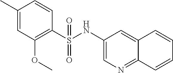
C1(C)=CC(OC)=C(S(=O)(=O)NC2=CN=C3C(=C2)C=CC=C3)C=C1
